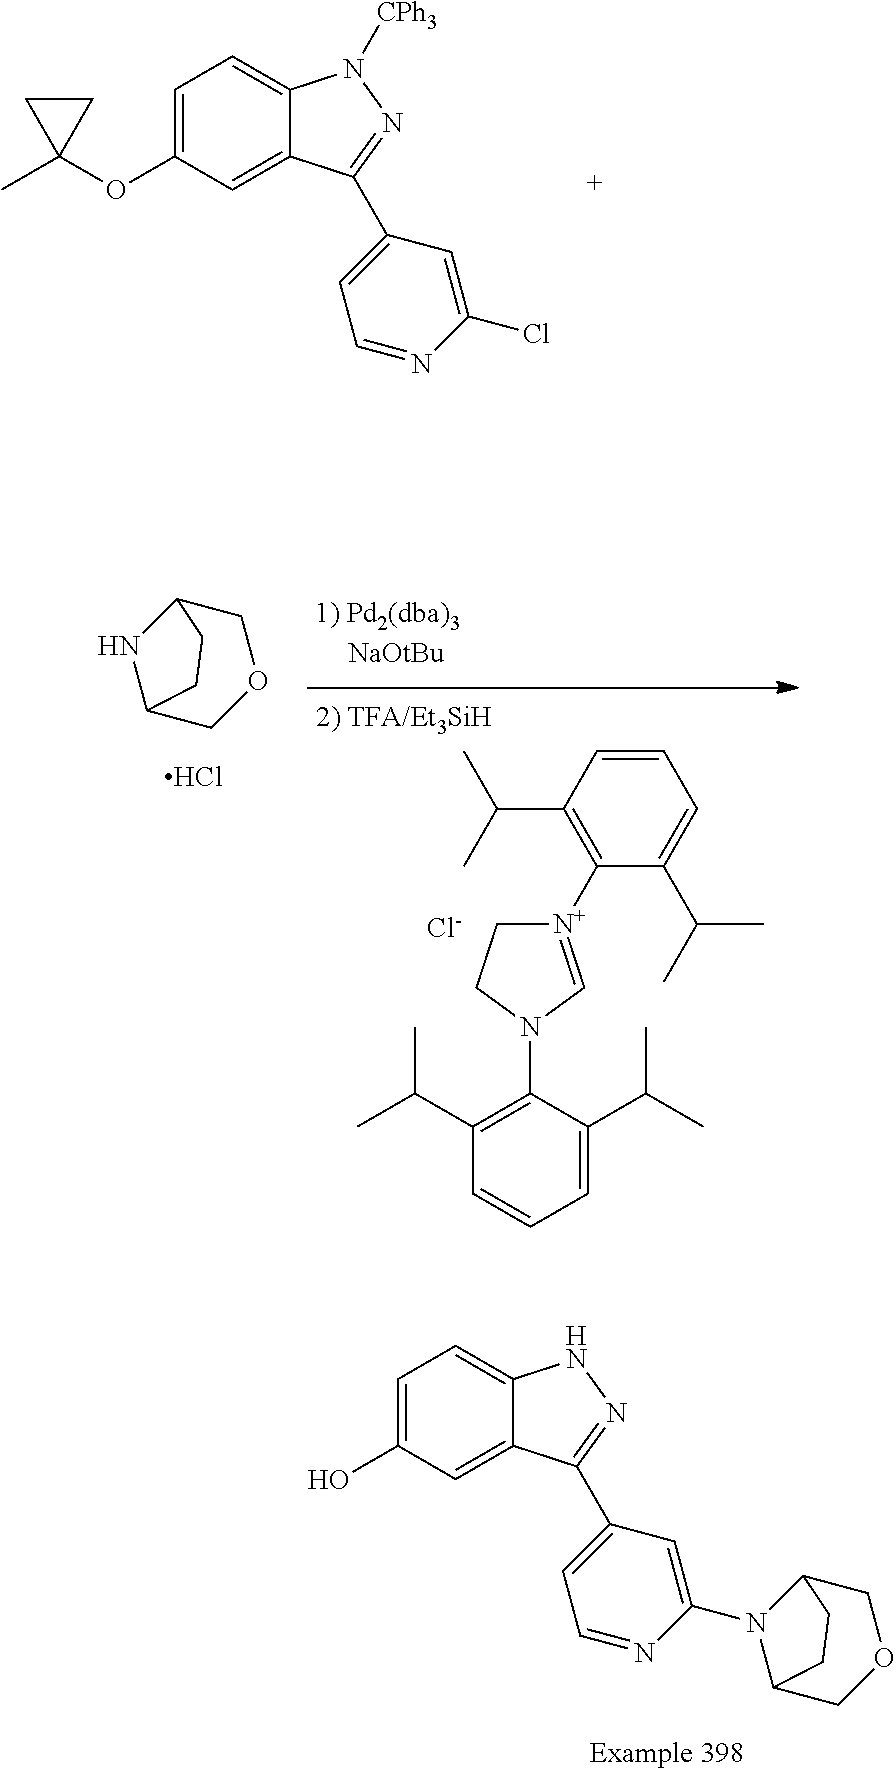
C12NC(COC1)CC2.Cl.C1=CC(C(C)C)=C([N+]2=CN(C3=C(C(C)C)C=CC=C3C(C)C)CC2)C(C(C)C)=C1.[Cl-].C1=C(O)C=C2C(=C1)NN=C2C1=CC=NC(N2C3COCC2CC3)=C1.C1=C(OC2(C)CC2)C=C2C(=C1)N([CPh3])N=C2C1=CC=NC(Cl)=C1
